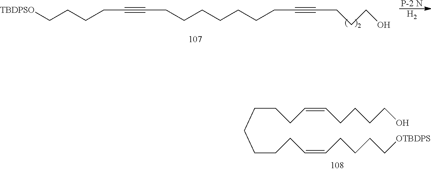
C(C#CCCCCCCCC#CCCCO)CCC[TBDPSO].[P-2 N].[H2].C(CCC=CCCCCO)CCCCC=CCCCC[OTBDPS]
